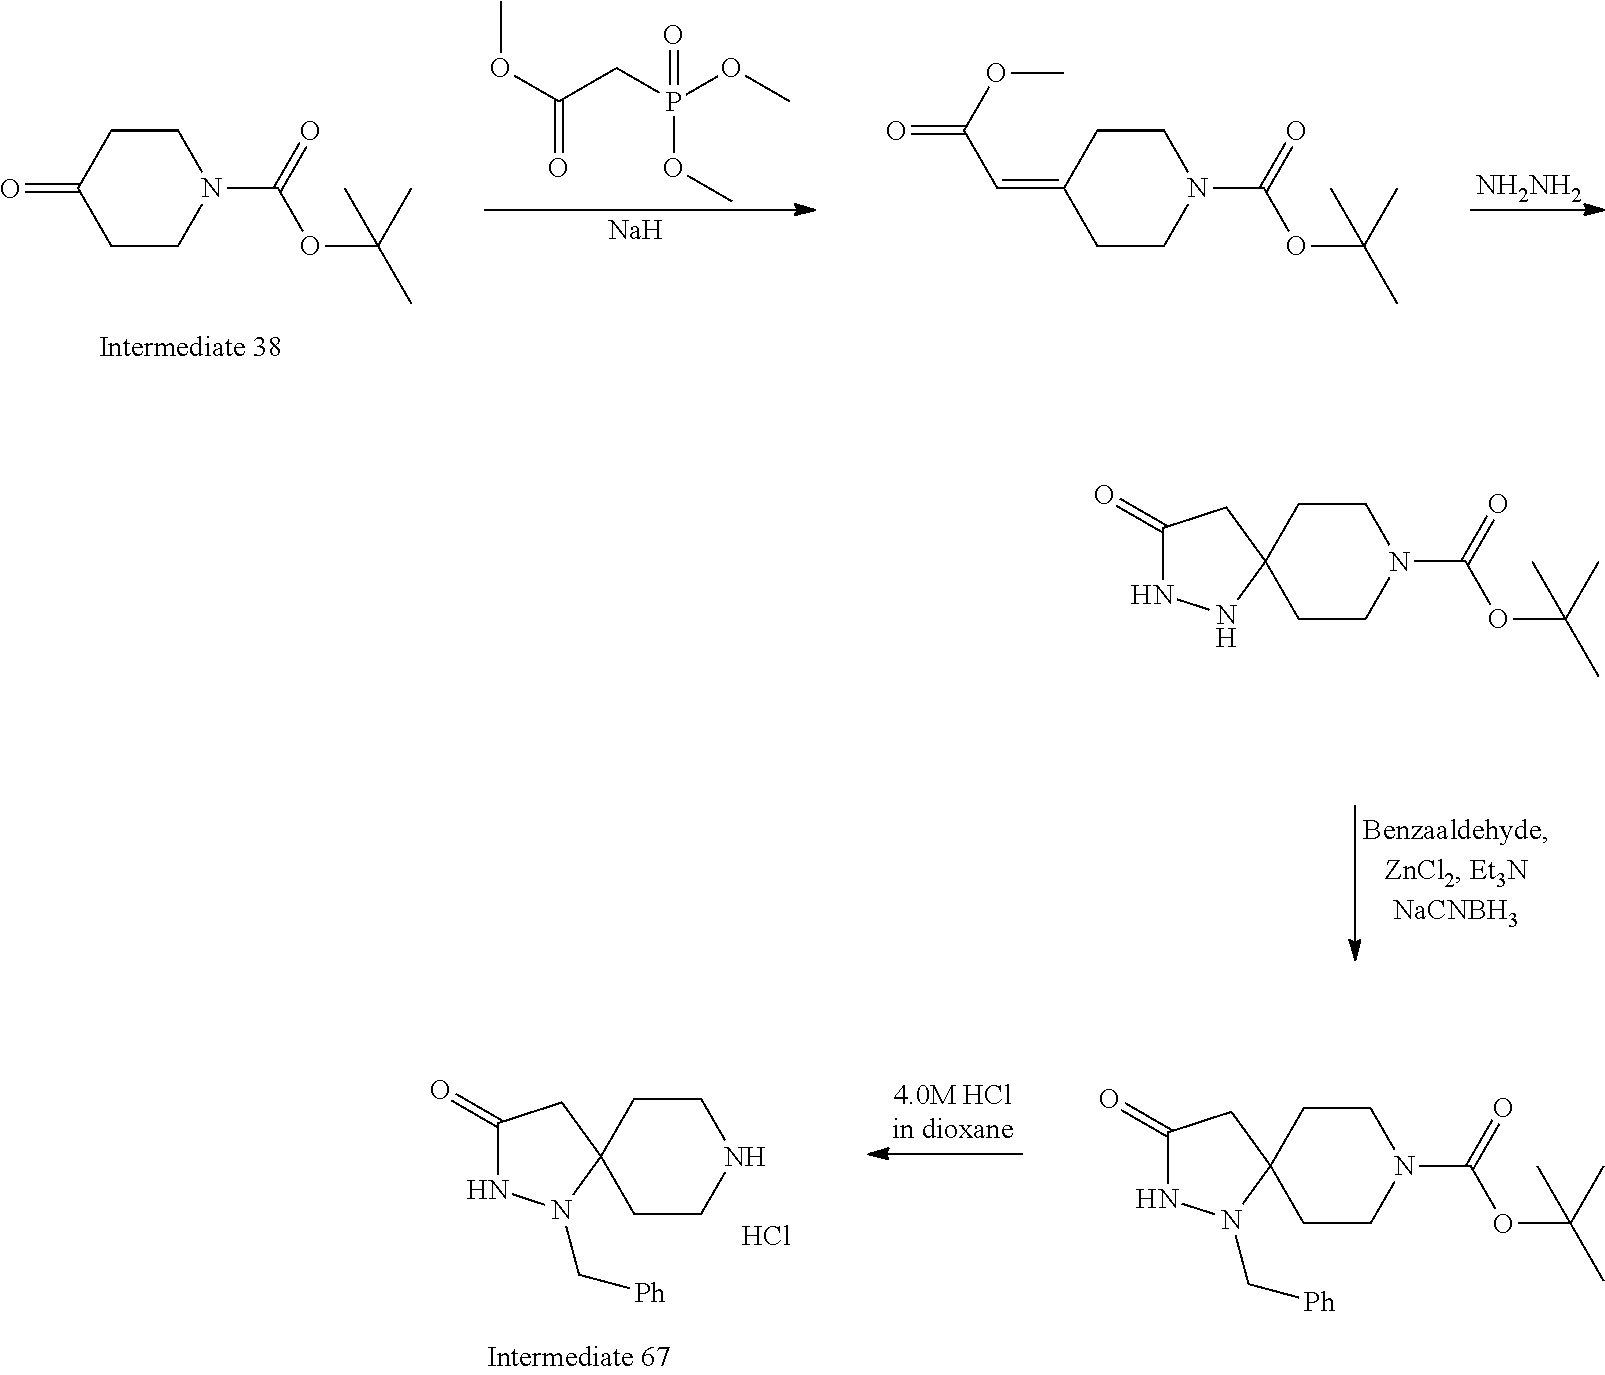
O=C1CCN(C(=O)OC(C)(C)C)CC1.COC(=O)CP(OC)(OC)=O.[Na].C(=C1CCN(C(=O)OC(C)(C)C)CC1)C(OC)=O.[NH2NH2].C12(CCN(C(=O)OC(C)(C)C)CC1)CC(=O)NN2.C12(CCNCC1)CC(=O)NN2C[Ph].Cl.C12(CCN(C(=O)OC(C)(C)C)CC1)CC(=O)NN2C[Ph]
